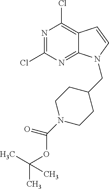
N1=C(Cl)N=C2C(=C1Cl)C=CN2CC1CCN(C(OC(C)(C)C)=O)CC1
